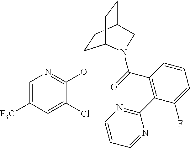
C1=C([F3C])C=C(Cl)C(OC2CC3CCC2N(C(=O)C2=C(C4=NC=CC=N4)C(F)=CC=C2)C3)=N1
